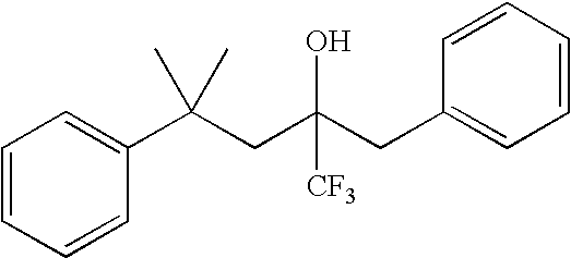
C1=CC(C(CC(CC2=CC=CC=C2)([CF3])O)(C)C)=CC=C1
